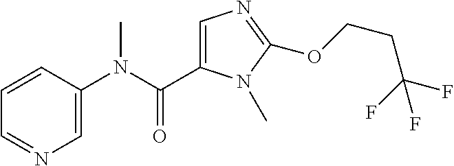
C1=CC(N(C(C2=CN=C(OCCC(F)(F)F)N2C)=O)C)=CN=C1
